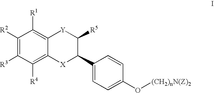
C1([R2])=C([R3])C([R4])=C2C(=C1[R1])[Y]C([R5])C(C1=CC=C(O[(CH2)nN(Z)2])C=C1)[X]2
